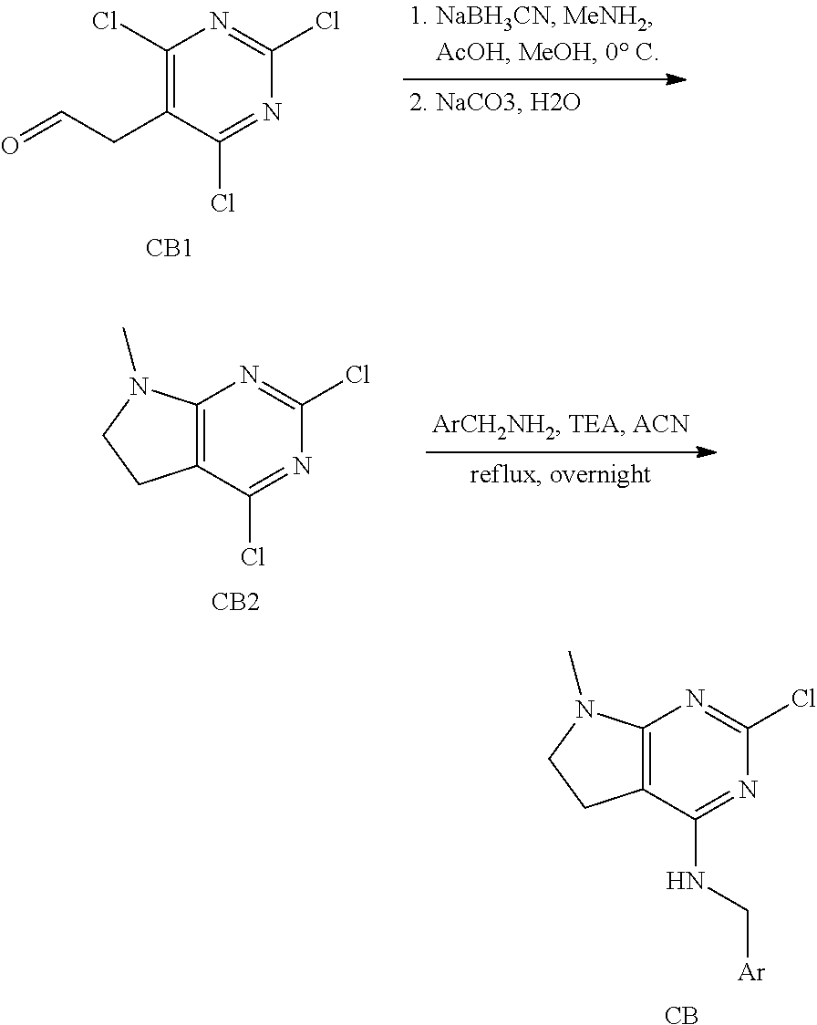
C1(Cl)=C(CC=O)C(Cl)=NC(Cl)=N1.[CB1].C12=C(C(Cl)=NC(Cl)=N1)CCN2C.[CB2].C12=C(C(NC[Ar])=NC(Cl)=N1)CCN2C.[CB]
